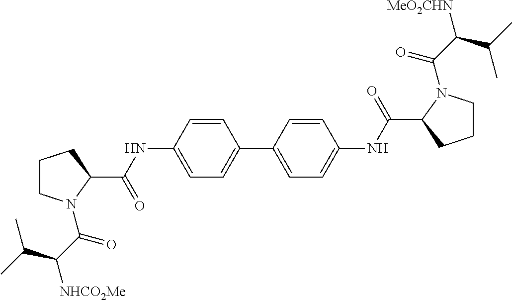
C1CN(C(C(C(C)C)[NHCO2Me])=O)C(C(NC2=CC=C(C3=CC=C(NC(=O)C4CCCN4C(=O)C(C(C)C)[MeO2CHN])C=C3)C=C2)=O)C1
